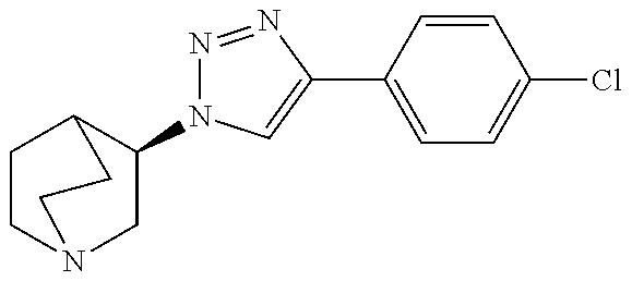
C1(N2N=NC(C3=CC=C(Cl)C=C3)=C2)CN2CCC1CC2
